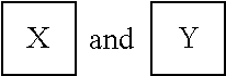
C1CCC1.[X].C1CCC1.[Y]
